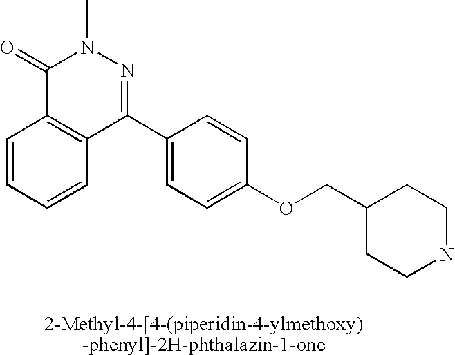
C1(=O)C2=C(C(C3=CC=C(OCC4CCNCC4)C=C3)=NN1C)C=CC=C2
